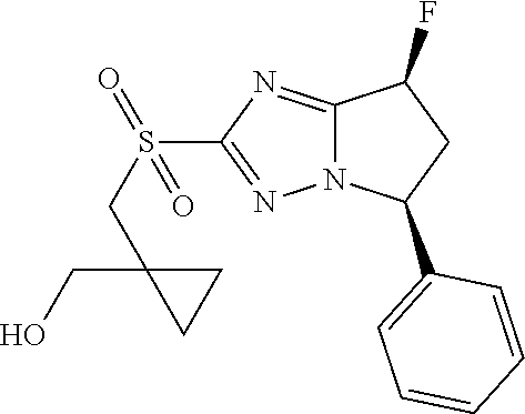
C12=NC(S(CC3(CO)CC3)(=O)=O)=NN1C(C1=CC=CC=C1)CC2F
